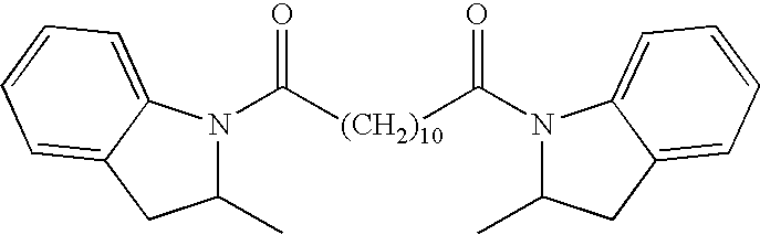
C1(C)N(C([(CH2)10]C(N2C(C)CC3=CC=CC=C23)=O)=O)C2=CC=CC=C2C1
